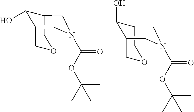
C1N(C(OC(C)(C)C)=O)CC2C(O)C1COC2.C1N(C(OC(C)(C)C)=O)CC2C(O)C1COC2
